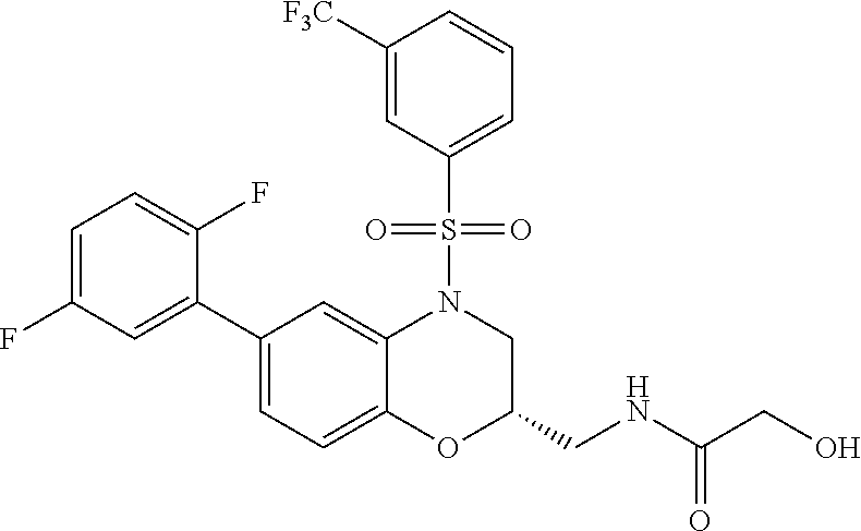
C1=C(F)C=C(C2=CC=C3C(=C2)N(S(C2=CC=CC([F3C])=C2)(=O)=O)CC(CNC(=O)CO)O3)C(F)=C1
